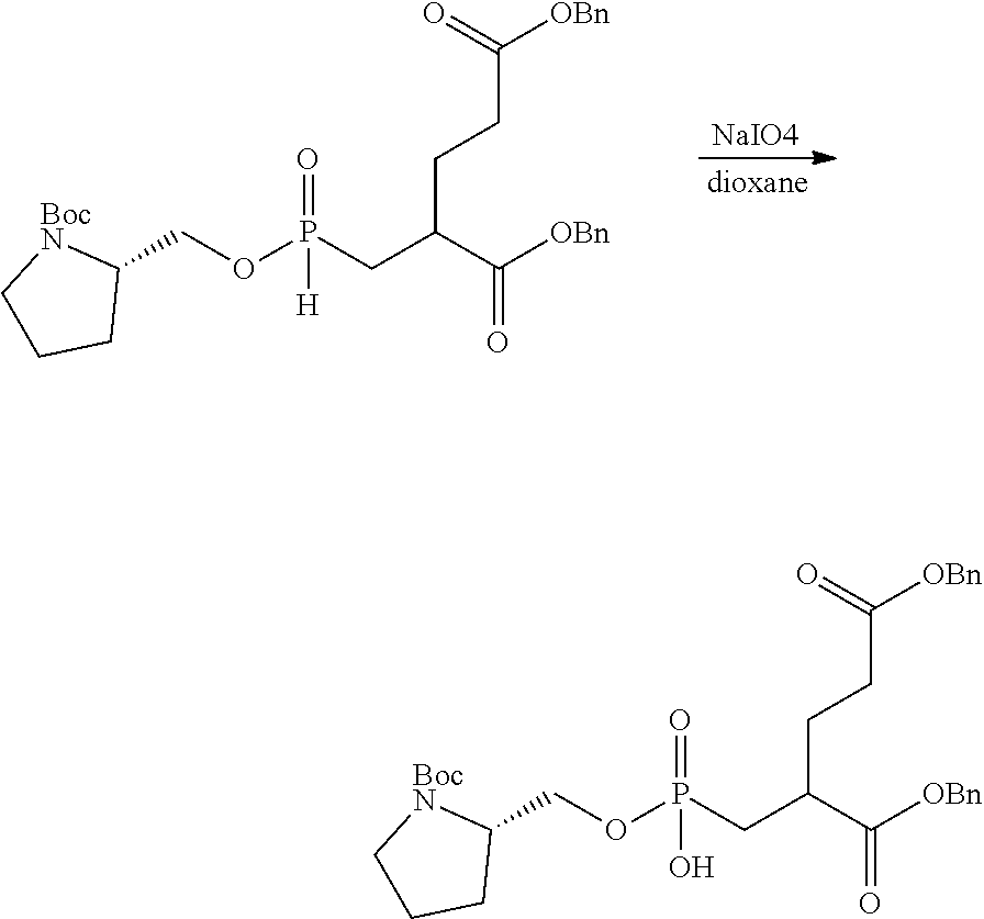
C1(COP(CC(C([OBn])=O)CCC([OBn])=O)(=O)[H])[BocN]CCC1.[NaIO4].C1(COP(CC(C([OBn])=O)CCC([OBn])=O)(=O)O)[BocN]CCC1
